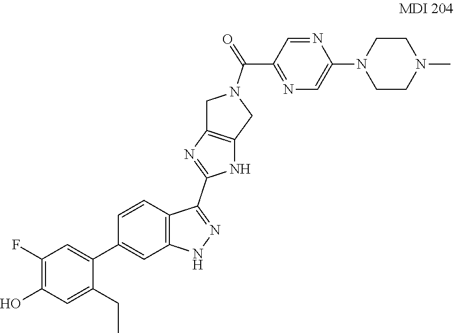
C1=NC(N2CCN(C)CC2)=CN=C1C(N1CC2=C(C1)NC(C1=NNC3=C1C=CC(C1=CC(F)=C(O)C=C1CC)=C3)=N2)=O
